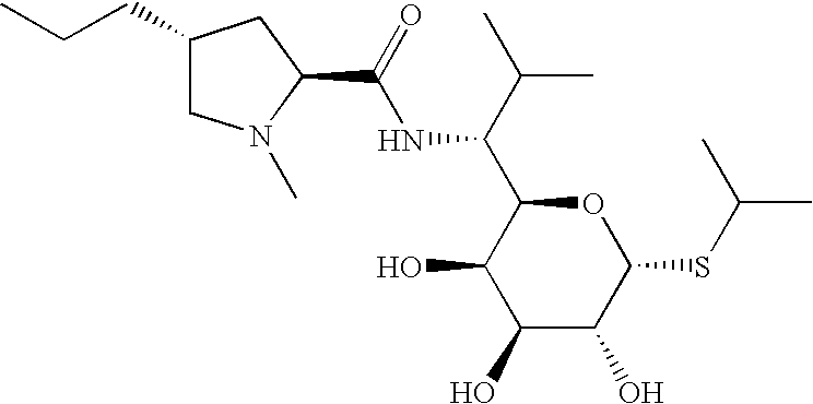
C(NC(C1C(O)C(O)C(O)C(SC(C)C)O1)C(C)C)(=O)C1N(C)CC(CCC)C1
